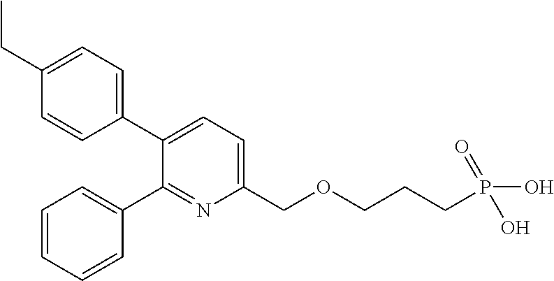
C1(CC)=CC=C(C2=CC=C(COCCCP(=O)(O)O)N=C2C2=CC=CC=C2)C=C1
